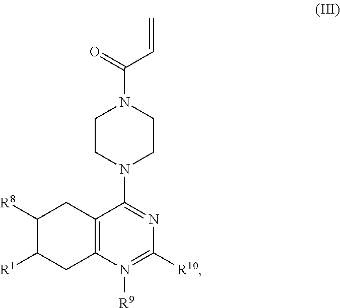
N1([R9])=C([R10])N=C(N2CCN(C(=O)C=C)CC2)C2=C1CC([R1])C([R8])C2
